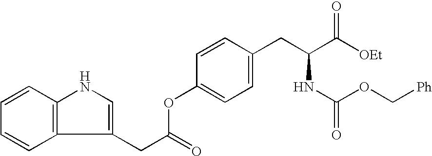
C1=CC=CC2=C1NC=C2CC(=O)OC1=CC=C(CC(C([OEt])=O)NC(=O)OC[Ph])C=C1
